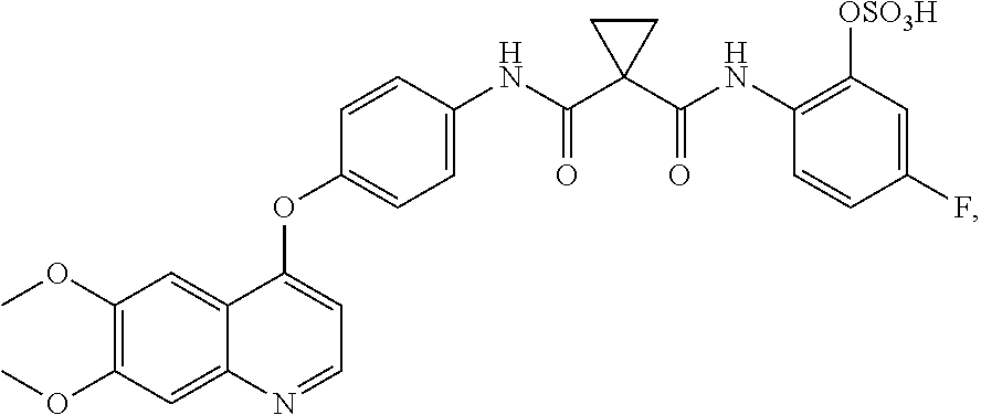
C1(OC)=C(OC)C=C2C(=C1)C(OC1=CC=C(NC(C3(C(=O)NC4=C([OSO3H])C=C(F)C=C4)CC3)=O)C=C1)=CC=N2
